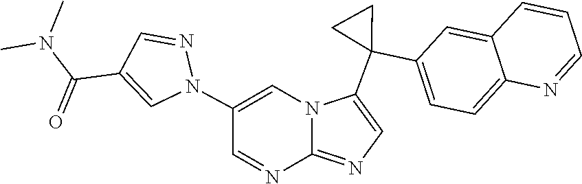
C12=NC=C(C3(C4=CC=C5C(=C4)C=CC=N5)CC3)N1C=C(N1N=CC(C(N(C)C)=O)=C1)C=N2
